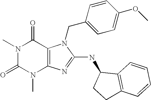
N1(C)C(=O)N(C)C2=C(C1=O)N(CC1=CC=C(OC)C=C1)C(NC1C3=C(CC1)C=CC=C3)=N2
